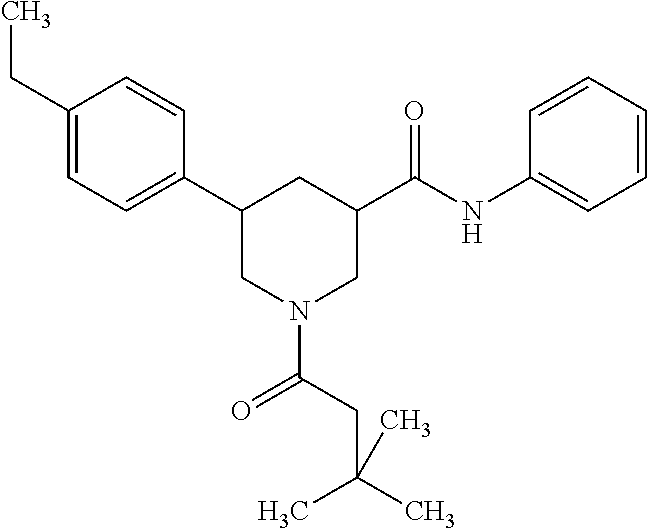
C1(CC)=CC=C(C2CN(C(CC(C)(C)C)=O)CC(C(NC3=CC=CC=C3)=O)C2)C=C1
